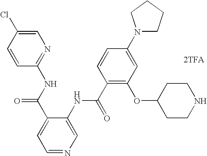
C1=C(Cl)C=CC(NC(C2=CC=NC=C2NC(C2=C(OC3CCNCC3)C=C(N3CCCC3)C=C2)=O)=O)=N1.[2TFA]
